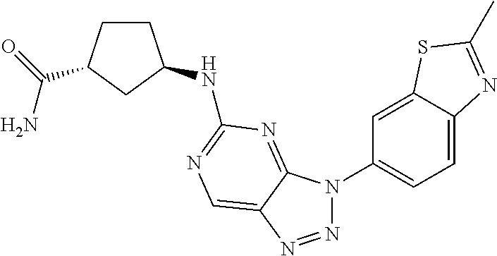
N1=NC2=CN=C(NC3CCC(C(=O)N)C3)N=C2N1C1=CC=C2C(=C1)SC(C)=N2
